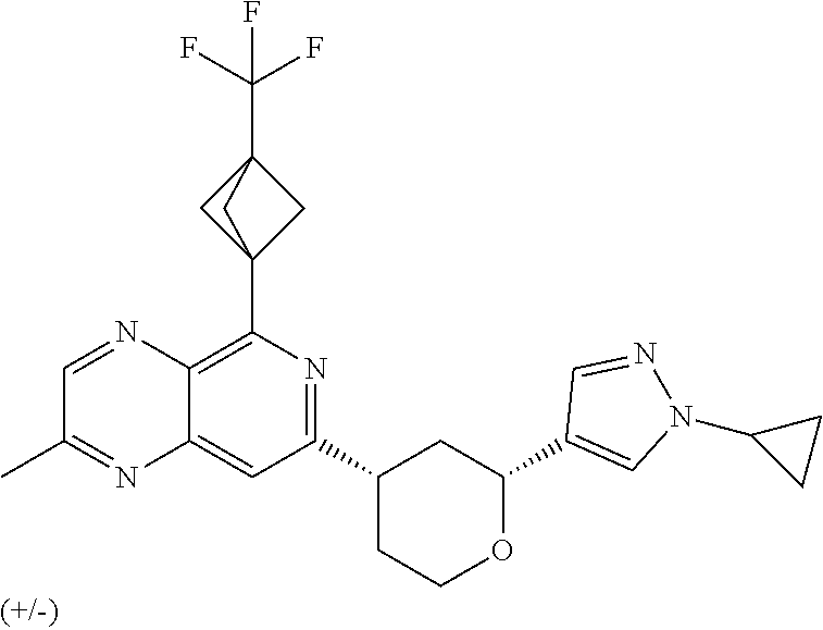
C12=CC(C3CCOC(C4=CN(C5CC5)N=C4)C3)=NC(C34CC(C(F)(F)F)(C3)C4)=C1N=CC(C)=N2
